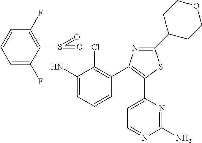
S(=O)(NC1=CC=CC(C2=C(C3=CC=NC(N)=N3)SC(C3CCOCC3)=N2)=C1Cl)(=O)C1=C(F)C=CC=C1F
